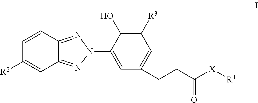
C1=CC2=NN(C3=CC(CCC([X][R1])=O)=CC([R3])=C3O)N=C2C=C1[R2]
